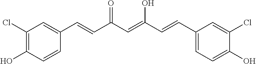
C1(Cl)=C(O)C=CC(C=CC(C=C(O)C=CC2=CC=C(O)C(Cl)=C2)=O)=C1
